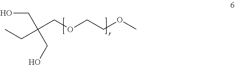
C(COCCOC)(CO)(CO)CC
